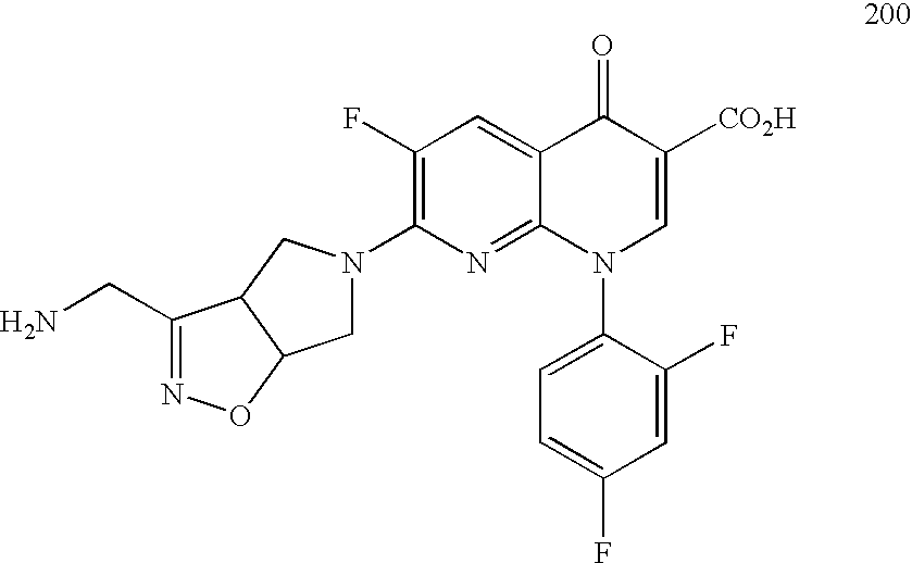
C1(N2CC3C(C2)C(CN)=NO3)=C(F)C=C2C(=N1)N(C1=CC=C(F)C=C1F)C=C([CO2H])C2=O
